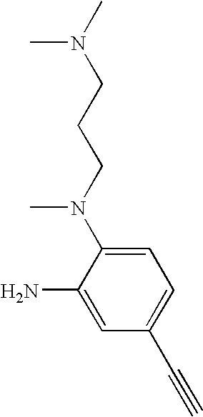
CN(C)CCCN(C1=CC=C(C#C)C=C1N)C
